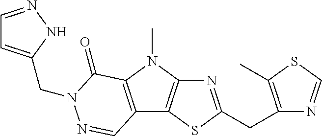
N1=C(CC2=C(C)SC=N2)SC2=C1N(C)C1=C2C=NN(CC2=CC=NN2)C1=O
